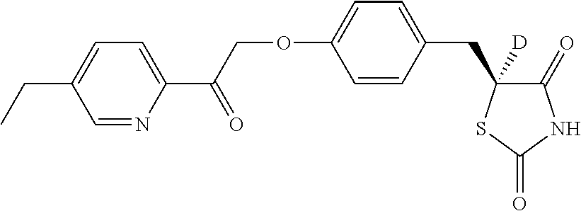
C1=NC(C(COC2=CC=C(CC3([D])C(=O)NC(=O)S3)C=C2)=O)=CC=C1CC
